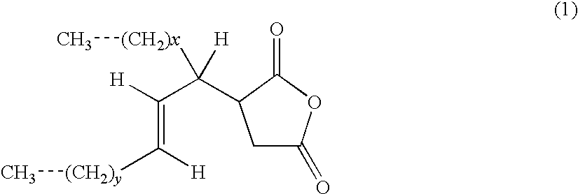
C1C(=O)OC(=O)C1C(C([H])=C([H])[(CH2)y]C)([H])[(CH2)x]C
